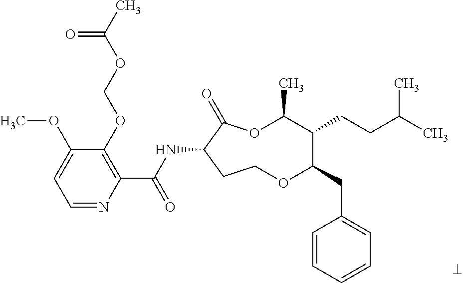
C1=NC(C(NC2C(=O)OC(C)C(CCC(C)C)C(CC3=CC=CC=C3)OCC2)=O)=C(OCOC(C)=O)C(OC)=C1
